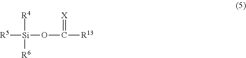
[Si](OC([R13])=[X])([R5])([R4])[R6]
